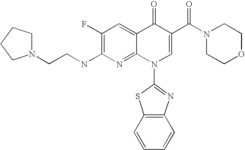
N1(CCNC2=C(F)C=C3C(=N2)N(C2=NC4=C(S2)C=CC=C4)C=C(C(N2CCOCC2)=O)C3=O)CCCC1
